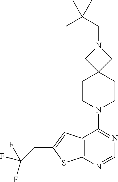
C12=C(C(N3CCC4(CC3)CN(CC(C)(C)C)C4)=NC=N1)C=C(CC(F)(F)F)S2
